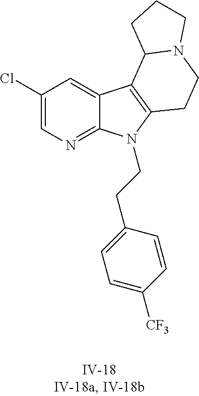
C1(Cl)=CN=C2C(=C1)C1=C(N2CCC2=CC=C([CF3])C=C2)CCN2C1CCC2
